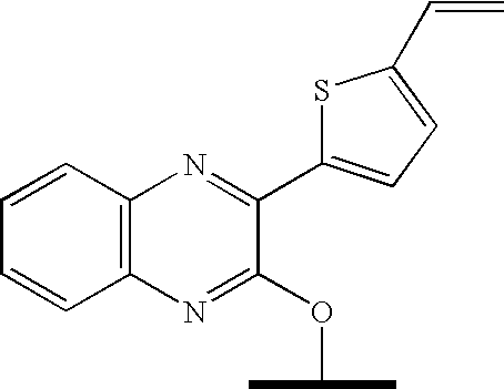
C12=C(N=C(C3=CC=C(C=C)S3)C(OC(C)C)=N1)C=CC=C2
